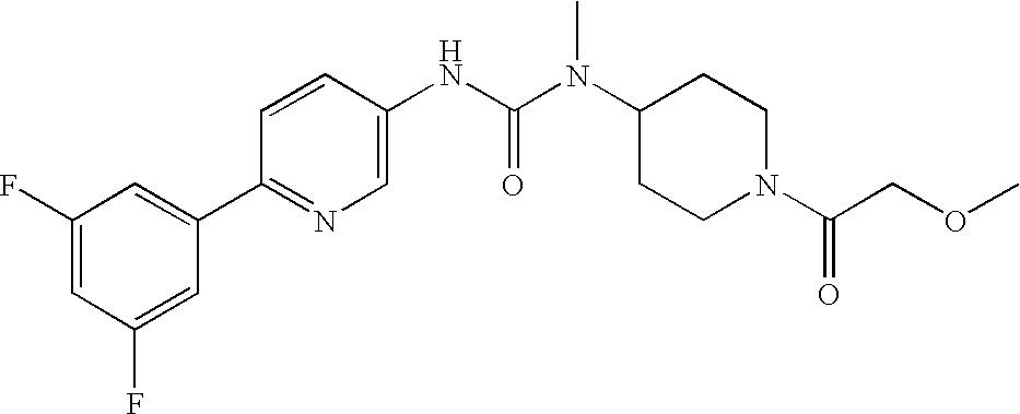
C1(F)=CC(F)=CC(C2=NC=C(NC(N(C3CCN(C(=O)COC)CC3)C)=O)C=C2)=C1
